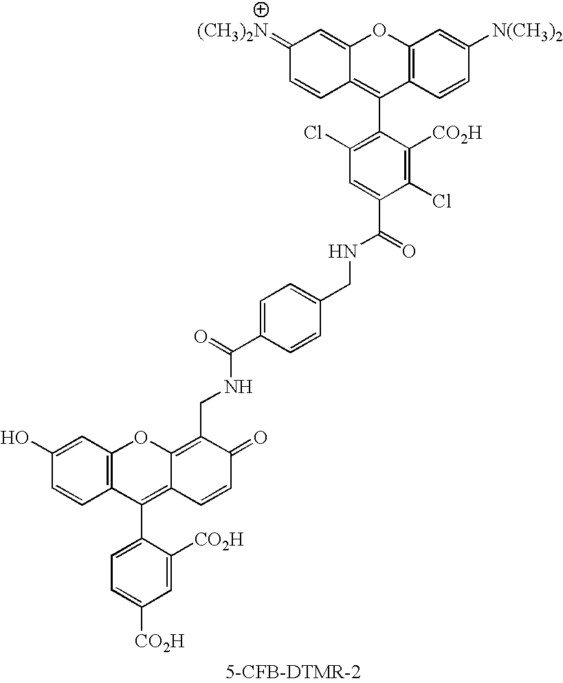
C12=C(C=CC([N(CH3)2])=C1)C(C1=C(Cl)C=C(C(=O)NCC3=CC=C(C(=O)NCC4=C5C(=C(C6=CC=C([CO2H])C=C6[CO2H])C6=C(O5)C=C(O)C=C6)C=CC4=O)C=C3)C(Cl)=C1[CO2H])=C1C(=CC(=[(CH3)2N])C=C1)O2
